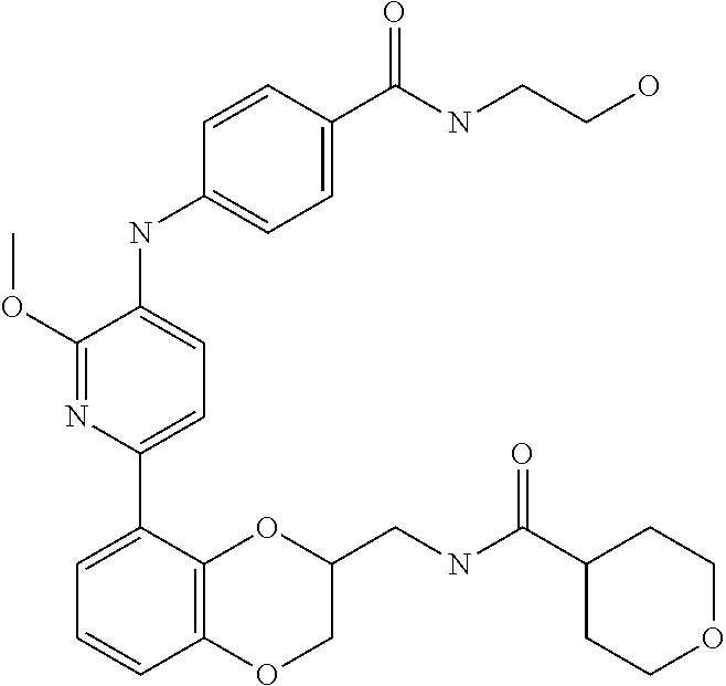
C1(OC)=NC(C2=CC=CC3=C2OC(CNC(C2CCOCC2)=O)CO3)=CC=C1NC1=CC=C(C(NCCO)=O)C=C1
